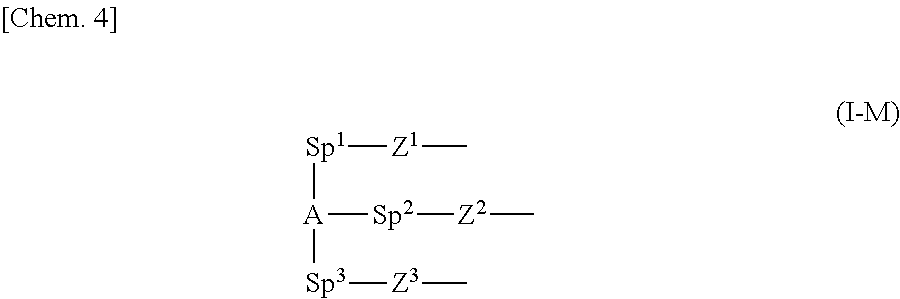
[Sp1]([A]([Sp2][Z2]C)[Sp3][Z3]C)[Z1]C
